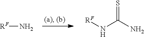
N(C(N)=S)[RF].N[RF]
